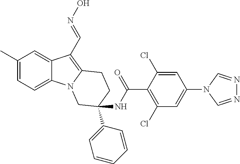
C1(C)=CC=C2C(=C1)C(C=NO)=C1N2CC(NC(C2=C(Cl)C=C(N3C=NN=C3)C=C2Cl)=O)(C2=CC=CC=C2)CC1
